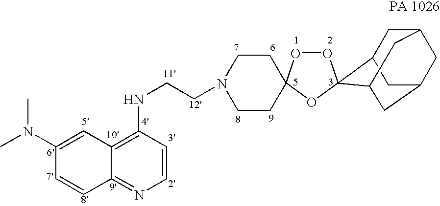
C1(N(C)C)=CC2=C(NCCN3CCC4(CC3)OOC3(O4)C4CC5CC(CC3C5)C4)C=CN=C2C=C1
